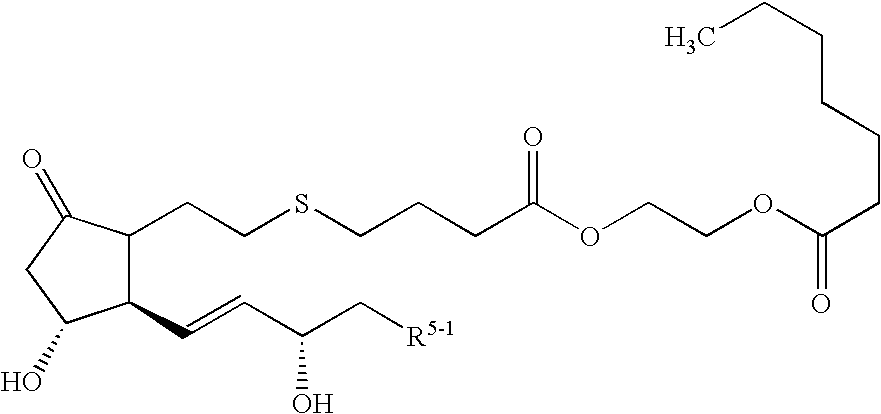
C1(C=CC(C[R5-1])O)C(CCSCCCC(OCCOC(CCCCCC)=O)=O)C(=O)CC1O
